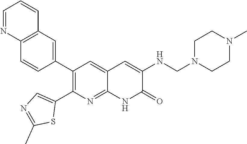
C12=C(C=C(C3=C(C4=CN=C(C)S4)N=C4C(=C3)C=C(NCN3CCN(C)CC3)C(=O)N4)C=C1)C=CC=N2
